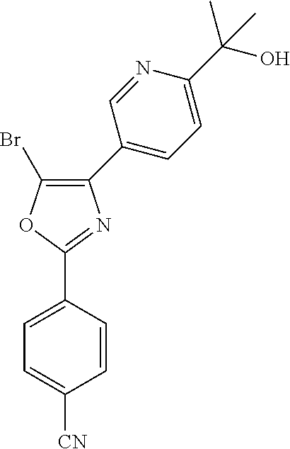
C1(C2=CC=C([CN])C=C2)=NC(C2=CC=C(C(O)(C)C)N=C2)=C(Br)O1
